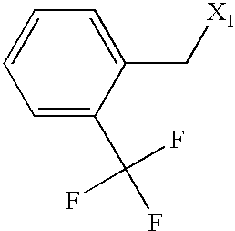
C1=C(C(F)(F)F)C(C[X1])=CC=C1
